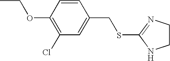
CCOC1=C(Cl)C=C(CSC2=NCCN2)C=C1
